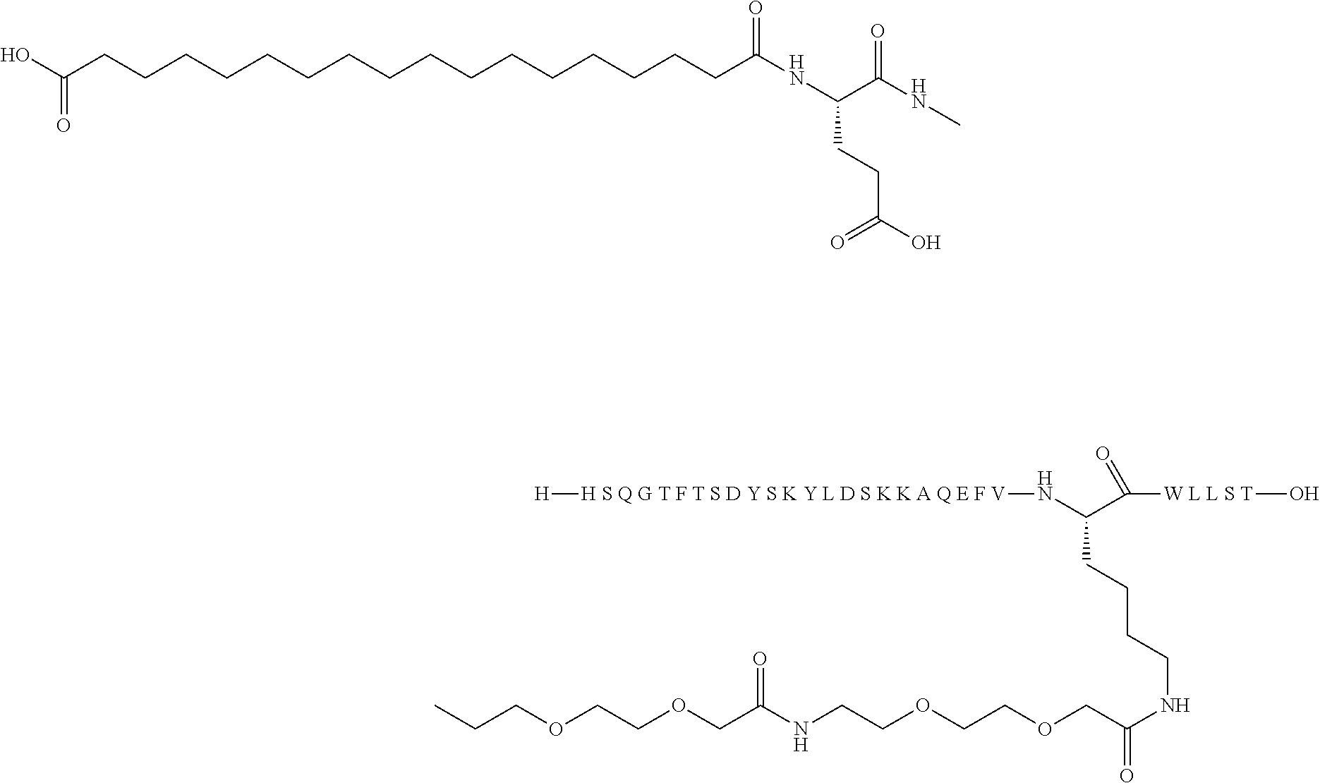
[H S Q G T F T S D Y S K Y L D S K K A Q E F V]([H])NC(C([W L L S T]O)=O)CCCCNC(COCCOCCNC(COCCOCCC)=O)=O.N(C(CCCCCCCCCCCCCCCCC(=O)O)=O)C(C(NC)=O)CCC(O)=O
